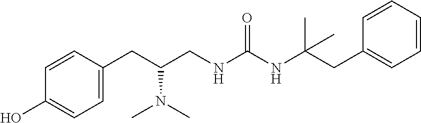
C1=C(CC(CNC(NC(CC2=CC=CC=C2)(C)C)=O)N(C)C)C=CC(O)=C1
